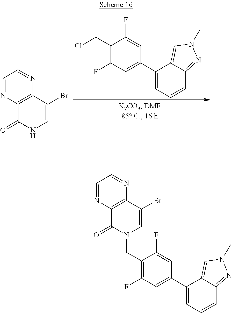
C1(F)=CC(C2=CC=CC3=NN(C)C=C23)=CC(F)=C1CCl.C1(Br)=CNC(=O)C2=C1N=CC=N2.C1(Br)=CN(CC2=C(F)C=C(C3=CC=CC4=NN(C)C=C34)C=C2F)C(=O)C2=C1N=CC=N2
